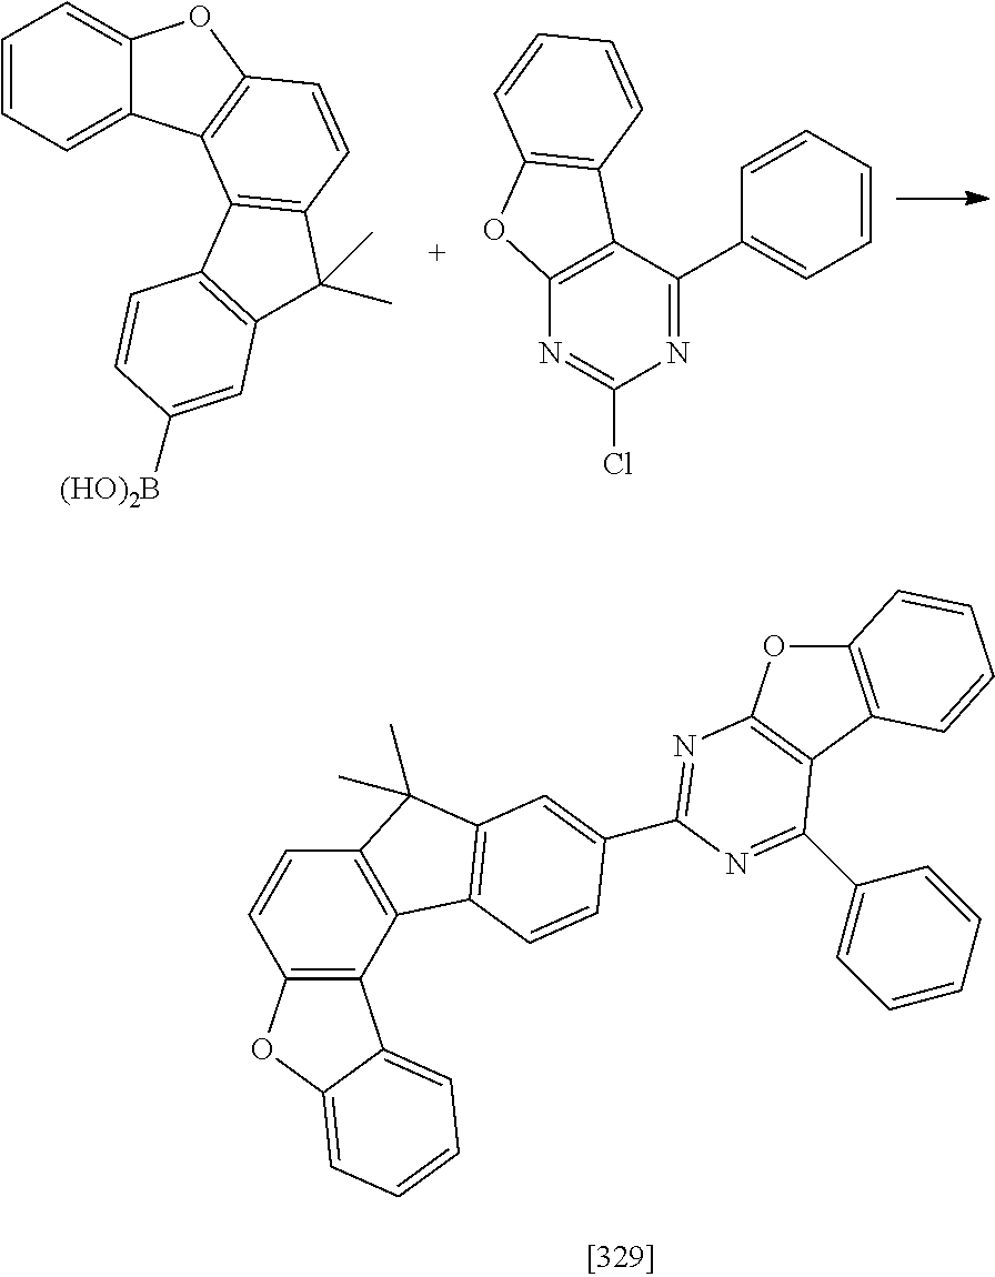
C12=C(C(C3=CC=CC=C3)=NC(Cl)=N1)C1=C(O2)C=CC=C1.C1=CC=C2C(=C1)OC1=C2C2=C(C=C1)C(C)(C)C1=C2C=CC([(HO)2B])=C1.C12=C(C3=C(C=C1)C(C)(C)C1=C3C=CC(C3=NC4=C(C5=C(O4)C=CC=C5)C(C4=CC=CC=C4)=N3)=C1)C1=CC=CC=C1O2
